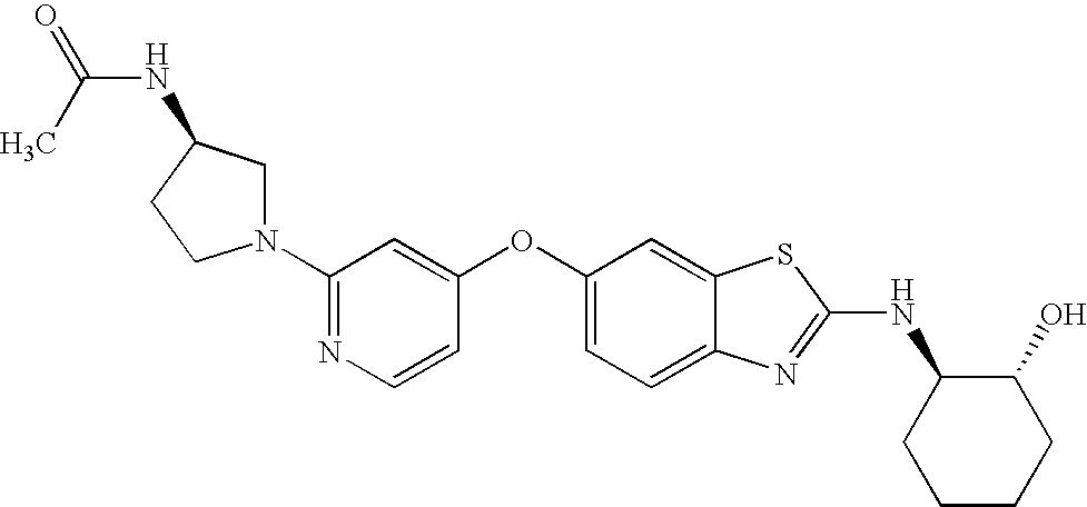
N1=C(N2CC(NC(=O)C)CC2)C=C(OC2=CC=C3C(=C2)SC(NC2CCCCC2O)=N3)C=C1
